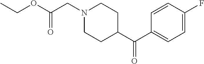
C1N(CC(OCC)=O)CCC(C(C2=CC=C(F)C=C2)=O)C1
